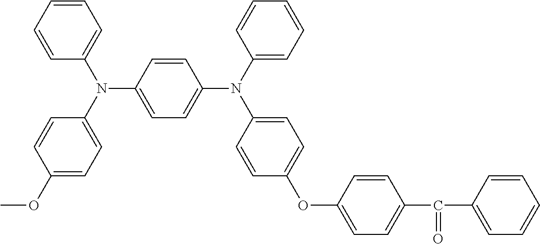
C1=CC(N(C2=CC=C(OC)C=C2)C2=CC=C(N(C3=CC=CC=C3)C3=CC=C(OC4=CC=C(C(C5=CC=CC=C5)=O)C=C4)C=C3)C=C2)=CC=C1
